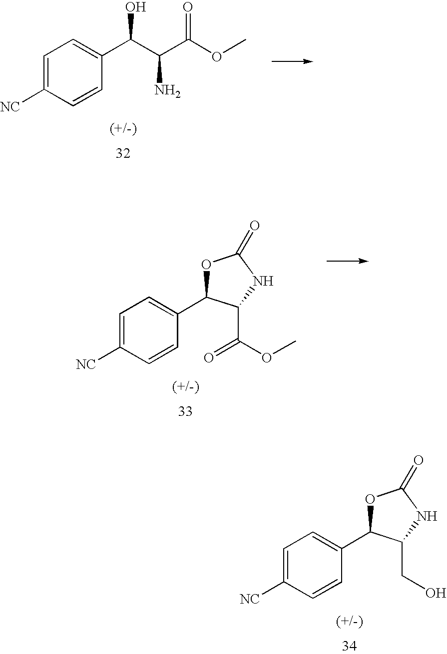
C1=C([NC])C=CC(C(O)C(C(OC)=O)N)=C1.C1=C([NC])C=CC(C2OC(=O)NC2C(OC)=O)=C1.C1=C([NC])C=CC(C2OC(=O)NC2CO)=C1
